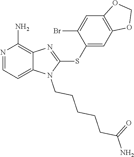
C12=CC=NC(N)=C1N=C(SC1=CC3=C(C=C1Br)OCO3)N2CCCCCC(N)=O
